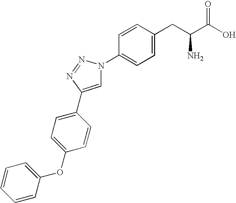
C1=CC(CC(C(O)=O)N)=CC=C1N1C=C(C2=CC=C(OC3=CC=CC=C3)C=C2)N=N1
